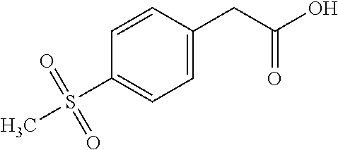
C1=CC(CC(O)=O)=CC=C1S(=O)(=O)C
